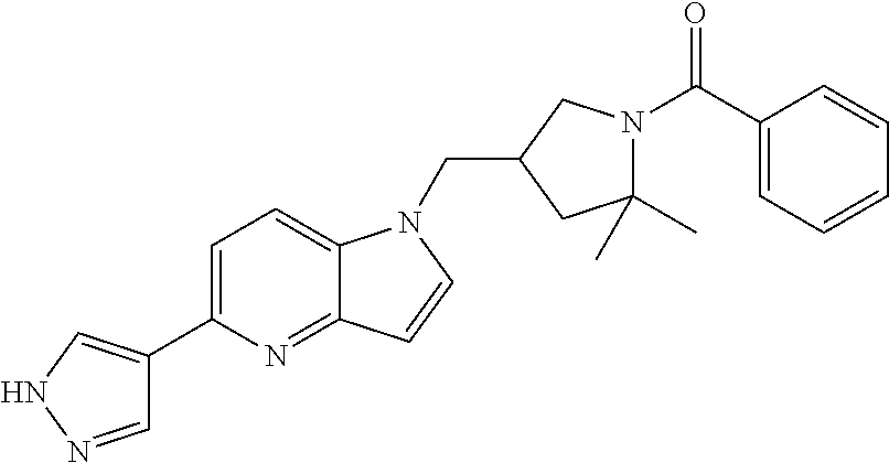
C1=NNC=C1C1=CC=C2C(=N1)C=CN2CC1CC(C)(C)N(C(C2=CC=CC=C2)=O)C1
